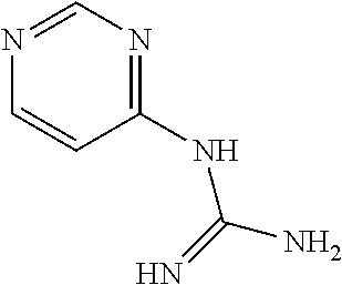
C1(NC(N)=N)=NC=NC=C1
